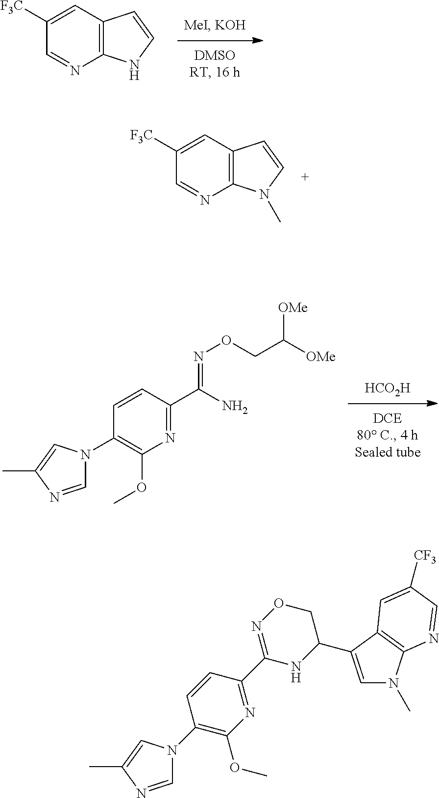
C1=NC2=C(C=C1[F3C])C=CN2.C1=NC2=C(C=C1[F3C])C=CN2C.[HCO2H].C1(N2C=NC(C)=C2)=C(OC)N=C(C(=NOCC([OMe])[OMe])N)C=C1.C1(N2C=NC(C)=C2)=C(OC)N=C(C2=NOCC(C3=CN(C)C4=C3C=C([CF3])C=N4)N2)C=C1
